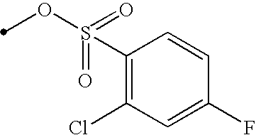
C1(S(=O)(OC)=O)=C(Cl)C=C(F)C=C1
